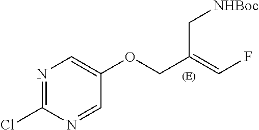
ClC1=NC=C(OCC(=CF)C[NHBoc])C=N1
